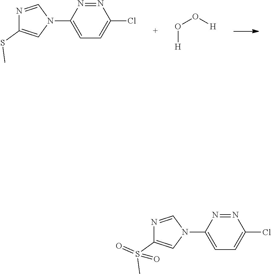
C1(N2C=NC(SC)=C2)=CC=C(Cl)N=N1.O([H])O[H].C1(N2C=NC(S(=O)(C)=O)=C2)=CC=C(Cl)N=N1
